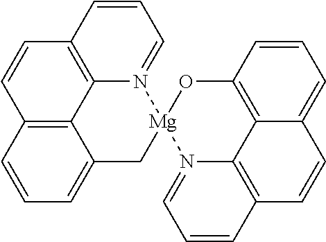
C12=C3C=CC=C1C[Mg]1(N4=CC=CC(=C24)C=C3)OC2=C3C4=C(C=CC=N14)C=CC3=CC=C2
